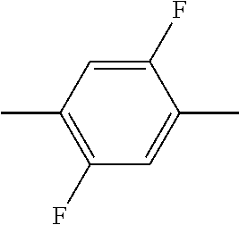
CC1=C(F)C=C(C)C(F)=C1
